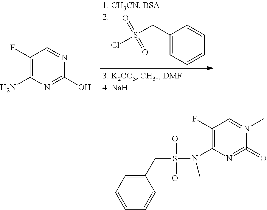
C1(F)=C(N)N=C(O)N=C1.C1(CS(=O)(Cl)=O)=CC=CC=C1.C1(F)=C(N(S(=O)(=O)CC2=CC=CC=C2)C)N=C(=O)N(C)=C1
